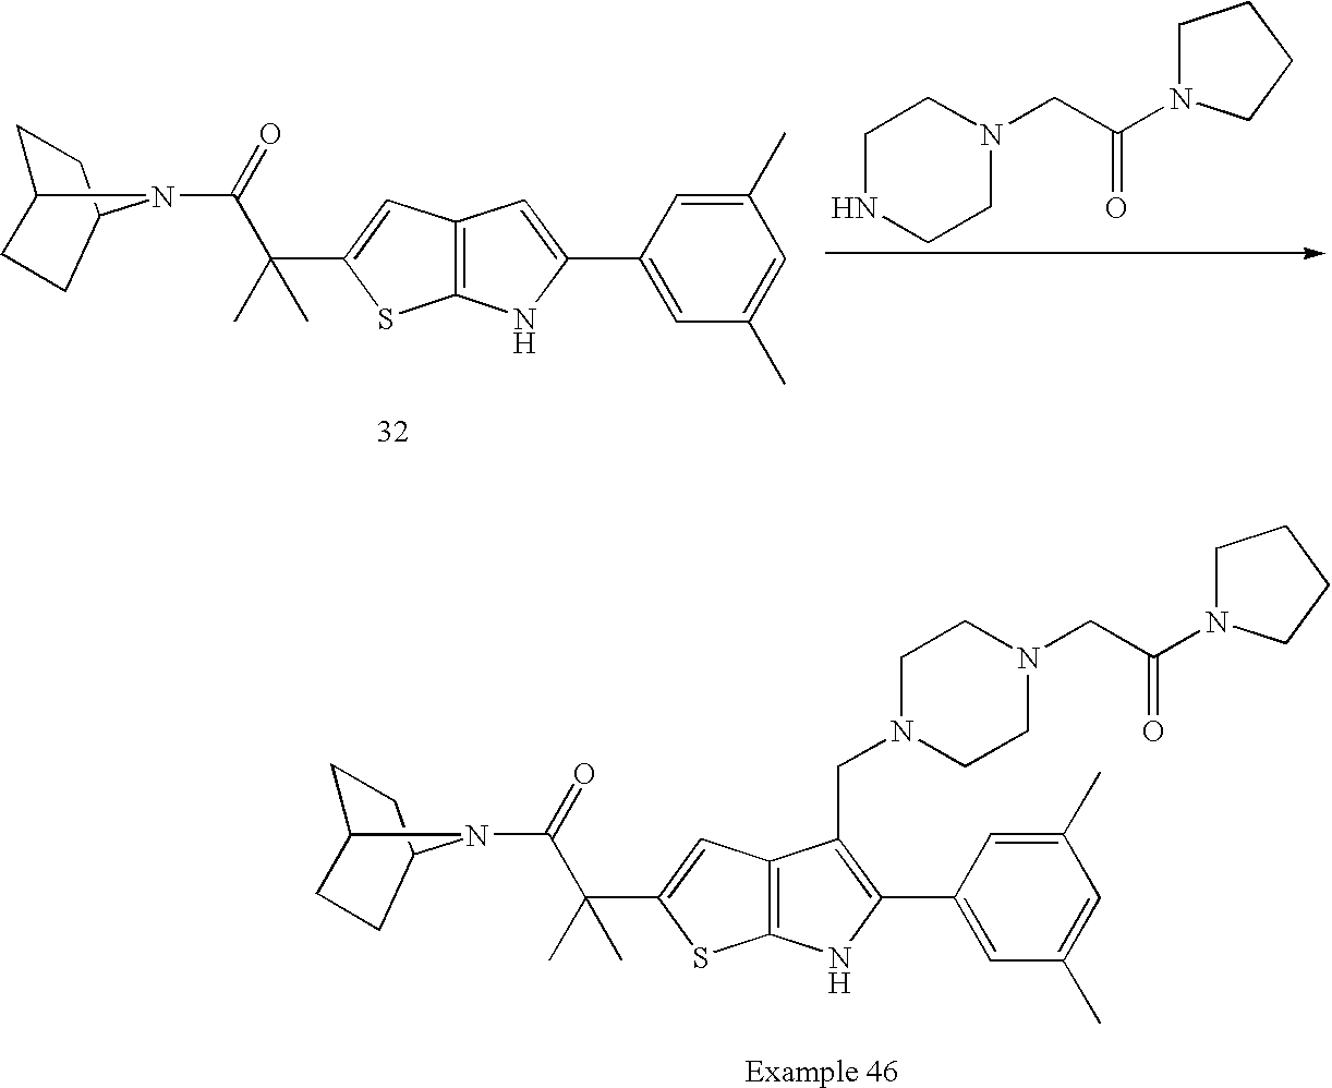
C12=C(NC(C3=CC(C)=CC(C)=C3)=C1)SC(C(C(=O)N1C3CCC1CC3)(C)C)=C2.C1NCCN(CC(N2CCCC2)=O)C1.C12=C(NC(C3=CC(C)=CC(C)=C3)=C1CN1CCN(CC(N3CCCC3)=O)CC1)SC(C(C(=O)N1C3CCC1CC3)(C)C)=C2
